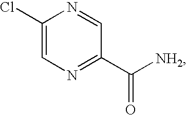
C1(Cl)=CN=C(C([NH2])=O)C=N1
